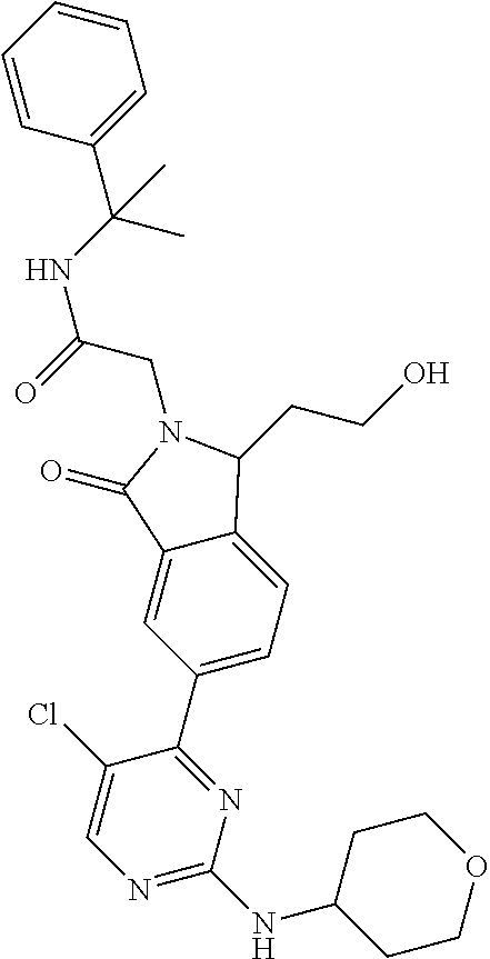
C(N1C(CCO)C2=CC=C(C3=NC(NC4CCOCC4)=NC=C3Cl)C=C2C1=O)C(=O)NC(C)(C1=CC=CC=C1)C
